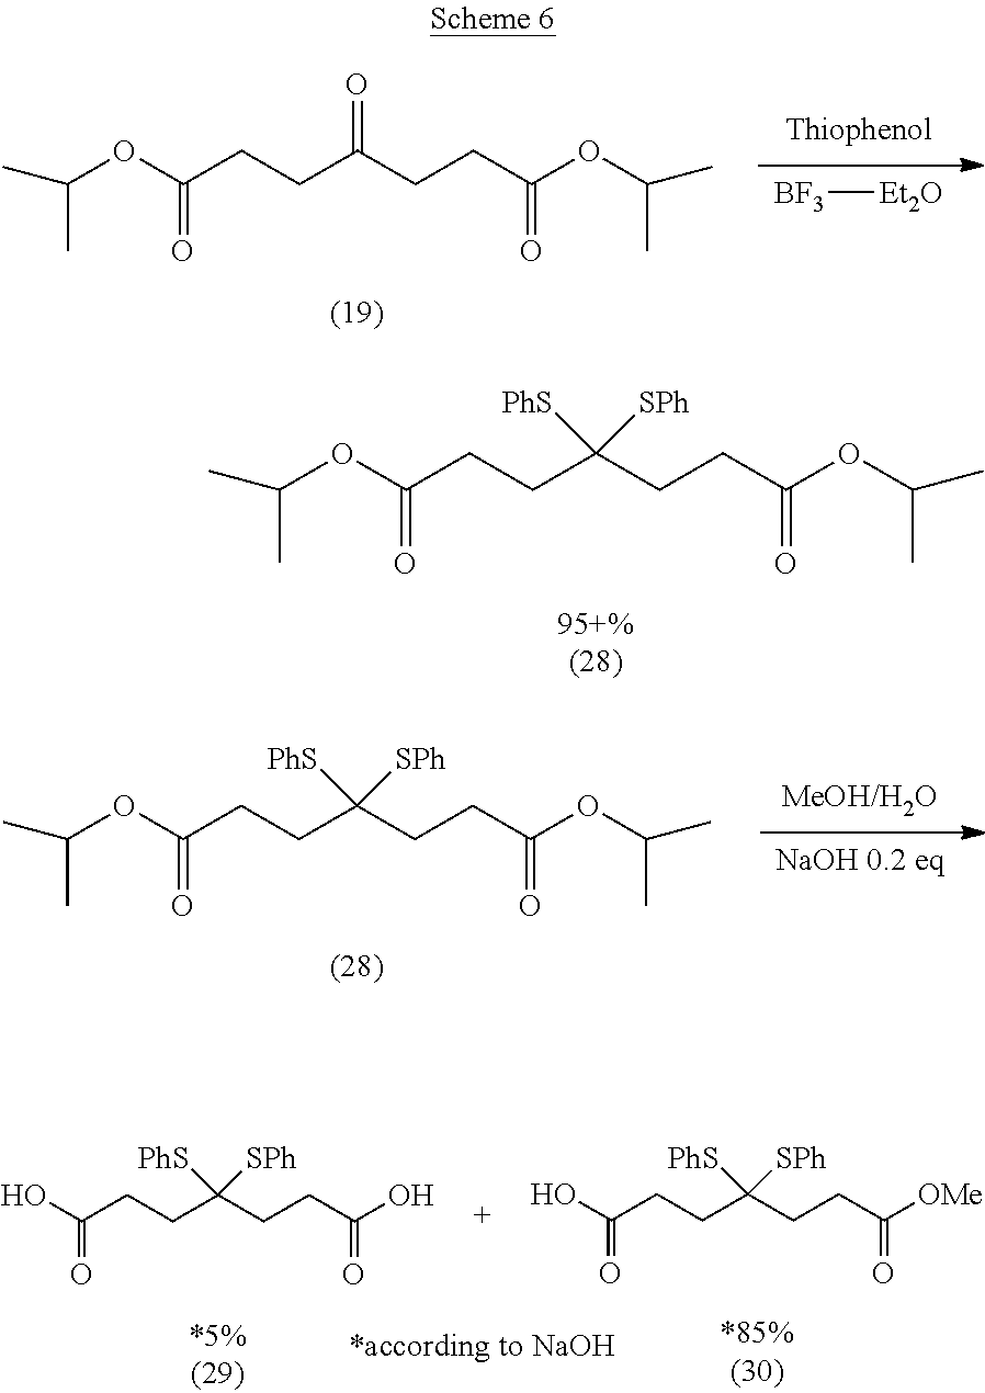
C(C(CCC(=O)OC(C)C)([SPh])[PhS])CC(OC(C)C)=O.[NaOH 0.2 eq].C(C(CCC(=O)OC(C)C)([SPh])[PhS])CC(OC(C)C)=O.C(C(CCC(=O)[OMe])([SPh])[PhS])CC(O)=O.C(C(CCC(=O)O)([SPh])[PhS])CC(O)=O.[BF3][Et2O].C(CC(OC(C)C)=O)C(CCC(=O)OC(C)C)=O
